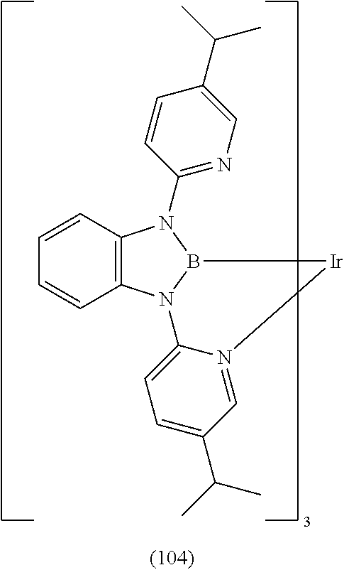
C12=C(N3B(N1C1=NC=C(C(C)C)C=C1)[Ir]N1=CC(C(C)C)=CC=C31)C=CC=C2
